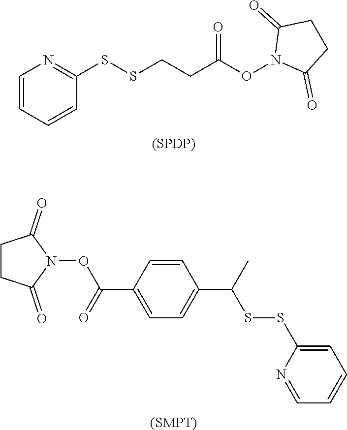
C1=CC=CC(SSCCC(ON2C(=O)CCC2=O)=O)=N1.[(SPDP)].C1CC(=O)N(OC(C2=CC=C(C(C)SSC3=CC=CC=N3)C=C2)=O)C1=O.[(SMPT)]
